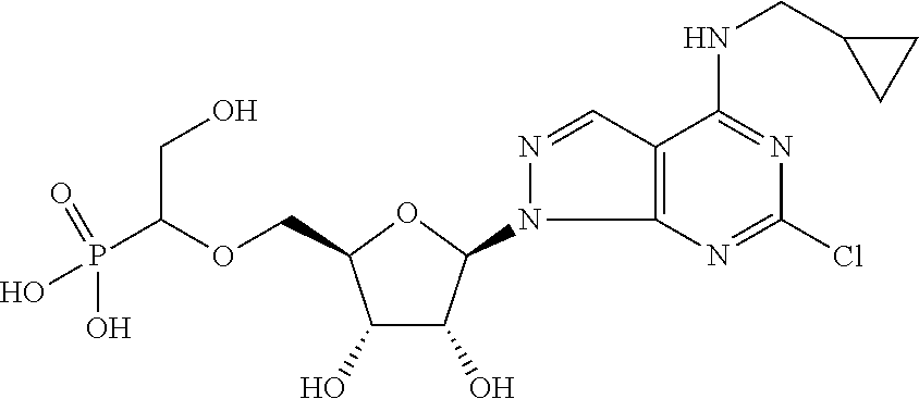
C(OCC1C(O)C(O)C(N2C3=C(C=N2)C(NCC2CC2)=NC(Cl)=N3)O1)(P(O)(=O)O)CO
